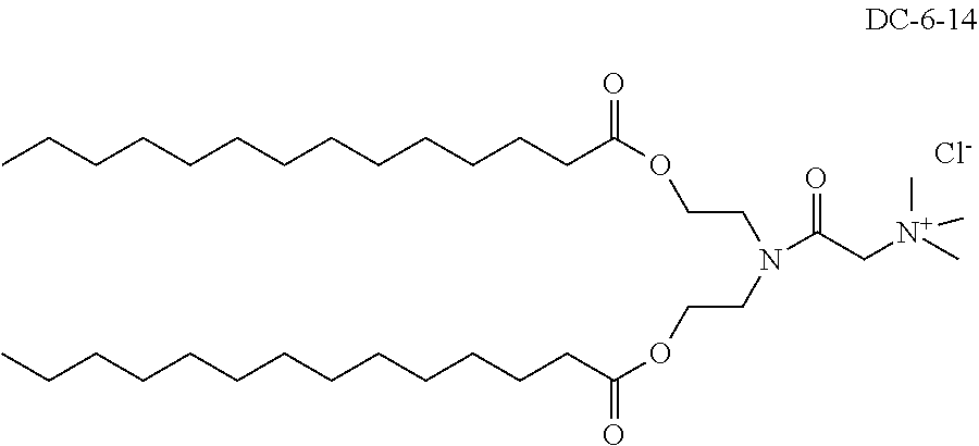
CCCCCCCCCCCCCC(=O)OCCN(CCOC(CCCCCCCCCCCCC)=O)C(=O)C[N+](C)(C)C.[Cl-]
